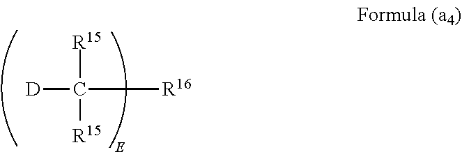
[D]C([R15])([R16])[R15]
